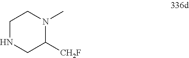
C1NCC([CH2F])N(C)C1
